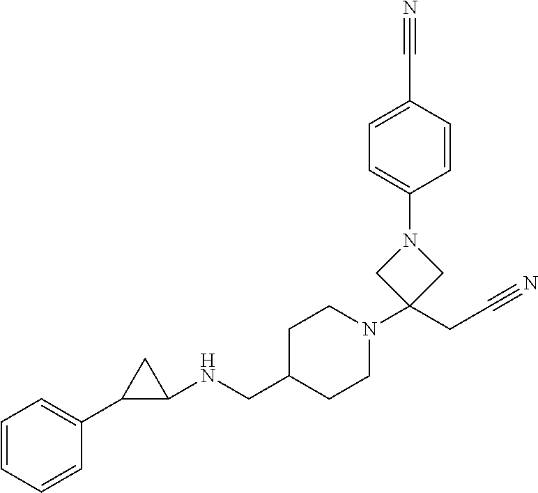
C1=CC=CC(C2C(NCC3CCN(C4(CC#N)CN(C5=CC=C(C#N)C=C5)C4)CC3)C2)=C1
